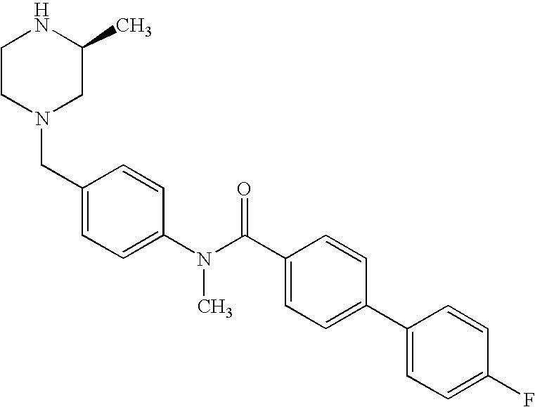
N1CCN(CC2=CC=C(N(C(C3=CC=C(C4=CC=C(F)C=C4)C=C3)=O)C)C=C2)CC1C
